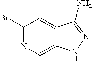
C1(Br)=NC=C2C(=C1)C(N)=NN2
